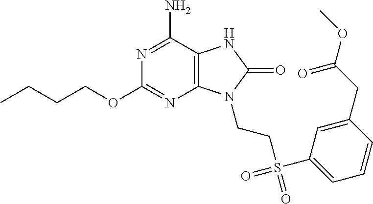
C1(OCCCC)=NC2=C(C(N)=N1)NC(=O)N2CCS(=O)(=O)C1=CC=CC(CC(OC)=O)=C1
